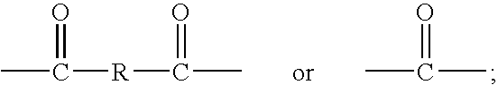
CC(=O)C.CC([R]C(C)=O)=O
